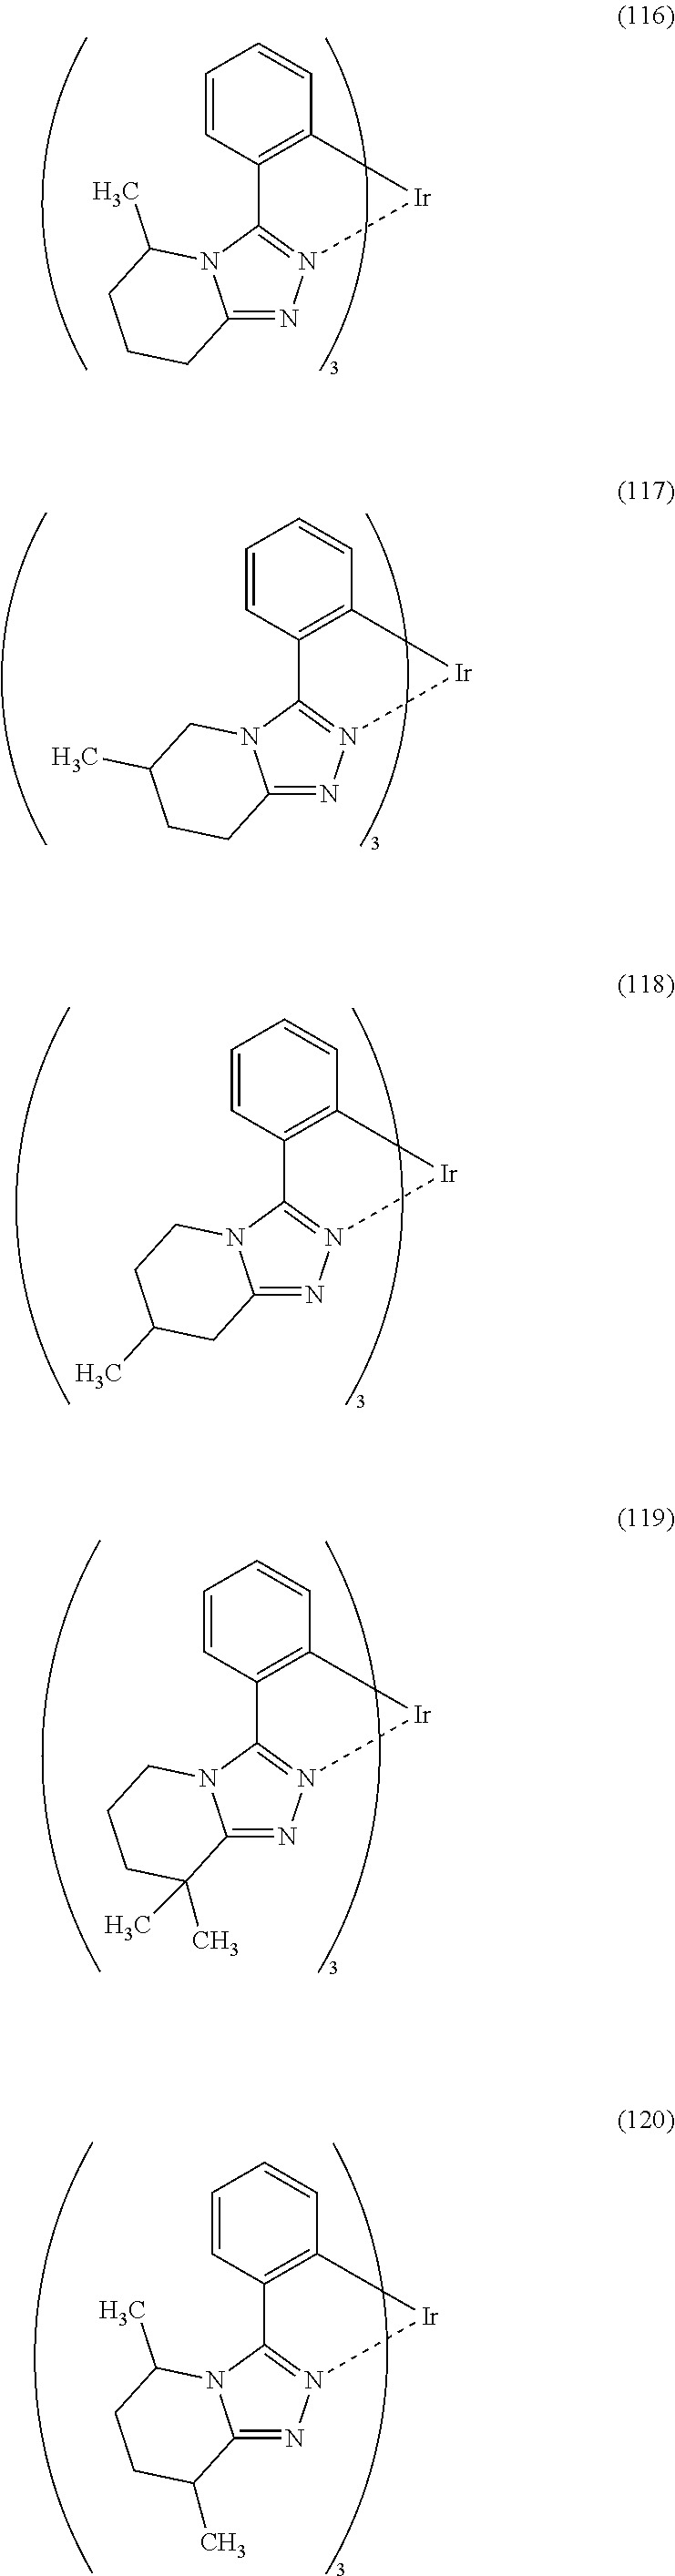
C1=CC2=C(C=C1)[Ir]N1=C2N2C(=N1)CCCC2C.C1=CC2=C(C=C1)[Ir]N1=C2N2C(=N1)CCC(C)C2.C1=CC2=C(C=C1)[Ir]N1=C2N2C(=N1)CC(C)CC2.C1=CC2=C(C=C1)[Ir]N1=C2N2C(=N1)C(C)(C)CCC2.C1=CC2=C(C=C1)[Ir]N1=C2N2C(=N1)C(C)CCC2C
